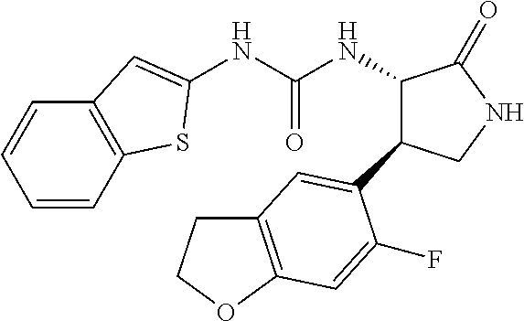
N(C(NC1C(C2=CC3=C(OCC3)C=C2F)CNC1=O)=O)C1=CC2=C(C=CC=C2)S1
